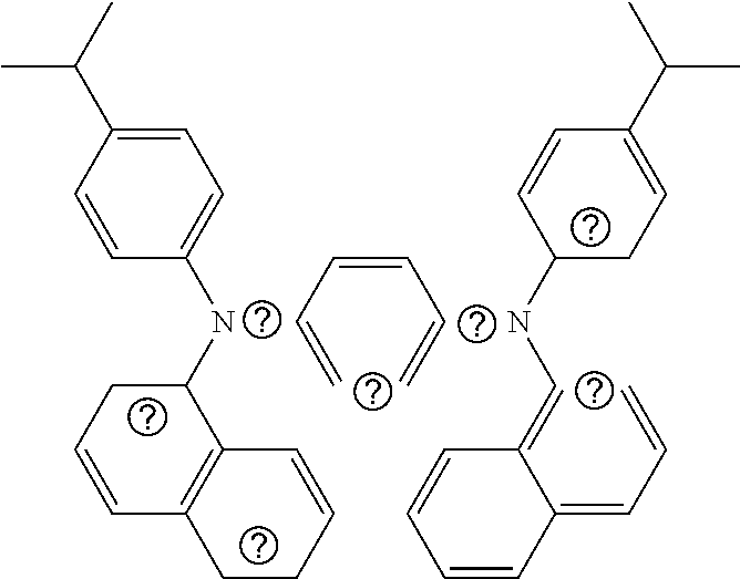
N(C1CC=CC2=C1C=CCC2)C1=CC=C(C(C)C)C=C1.N(C1CC=C(C(C)C)C=C1)C=C1C(=CC=C)C=CC=C1.C(=CC=C)C=C
